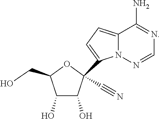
C1(O)C(O)C(C2=CC=C3N2N=CN=C3N)(C#N)OC1CO
